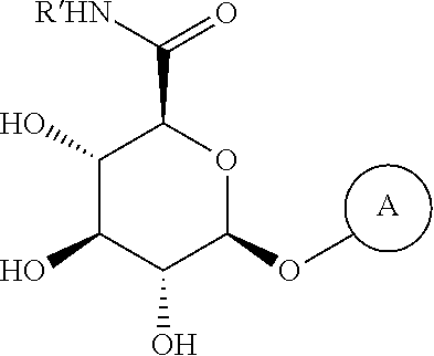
[A].O(C)C1OC(C(=O)[RHN])C(O)C(O)C1O
